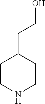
C(C1CCNCC1)CO
